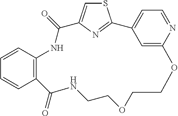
S1C=C2N=C1C1=CC=NC(=C1)OCCOCCNC(=O)C1=C(NC2=O)C=CC=C1
